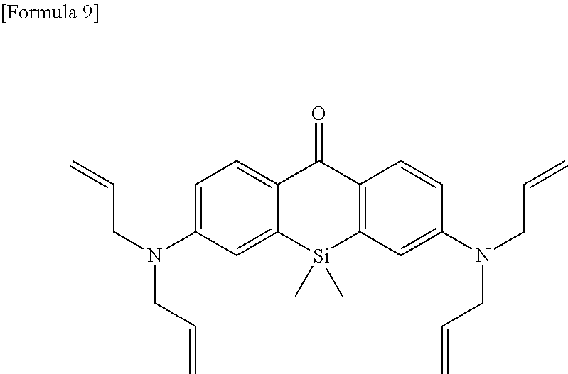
C12=CC=C(N(CC=C)CC=C)C=C1[Si](C)(C)C1=C(C2=O)C=CC(N(CC=C)CC=C)=C1
